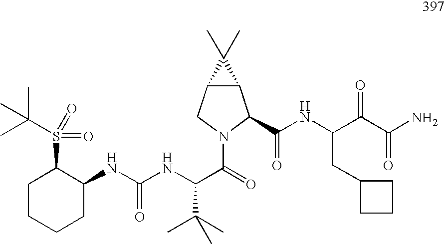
C1CCCC(NC(NC(C(=O)N2C(C(=O)NC(CC3CCC3)C(C(N)=O)=O)C3C(C2)C3(C)C)C(C)(C)C)=O)C1S(=O)(C(C)(C)C)=O
